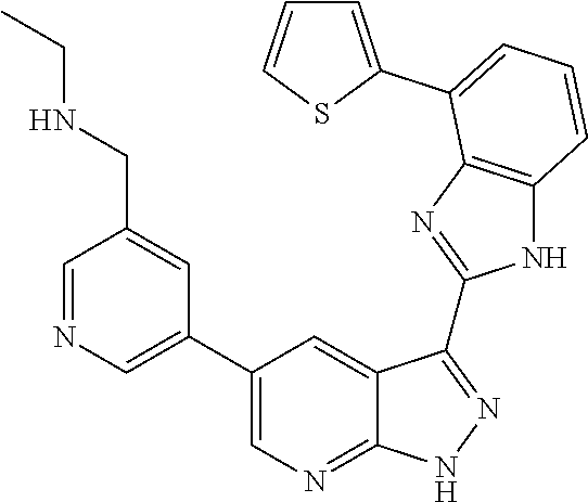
C1=NC=C(C2=CN=C3C(=C2)C(C2=NC4=C(N2)C=CC=C4C2=CC=CS2)=NN3)C=C1CNCC
